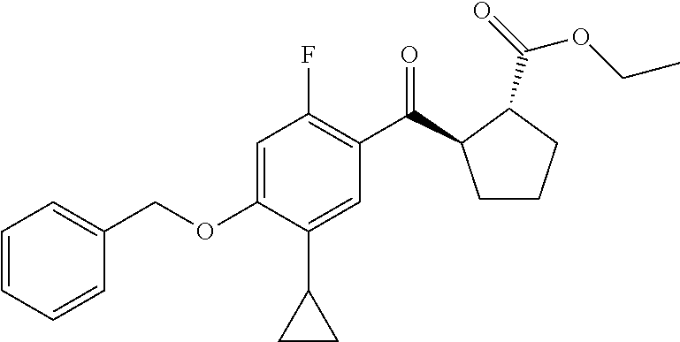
C1(COC2=CC(F)=C(C(=O)C3CCCC3C(=O)OCC)C=C2C2CC2)=CC=CC=C1
